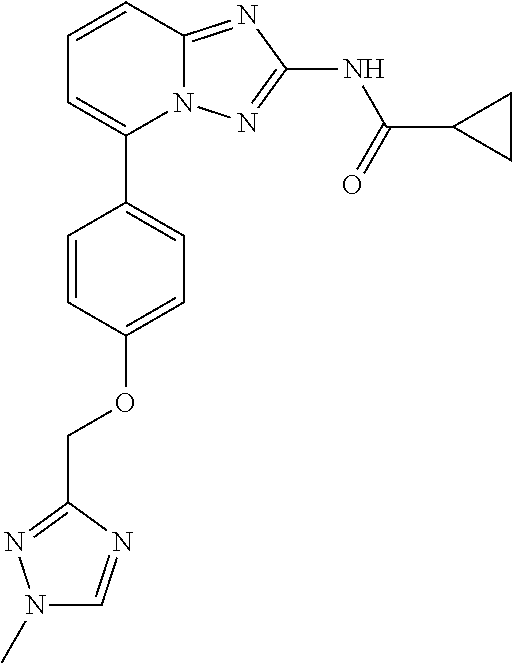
C1=CC2=NC(NC(=O)C3CC3)=NN2C(C2=CC=C(OCC3=NN(C)C=N3)C=C2)=C1
